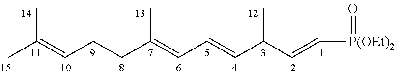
CC(=CCCC(=CC=CC(C=C[P(OEt)2]=O)C)C)C
